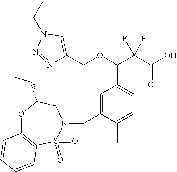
N1=NN(CC)C=C1COC(C(C(O)=O)(F)F)C1=CC=C(C)C(CN2CC(CC)OC3=C(S2(=O)=O)C=CC=C3)=C1
